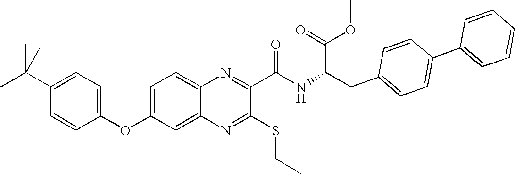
C1=C(OC2=CC=C(C(C)(C)C)C=C2)C=C2C(=C1)N=C(C(NC(CC1=CC=C(C3=CC=CC=C3)C=C1)C(OC)=O)=O)C(SCC)=N2
